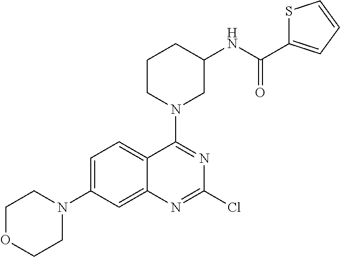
C1OCCN(C2=CC=C3C(=C2)N=C(Cl)N=C3N2CC(NC(C3=CC=CS3)=O)CCC2)C1
